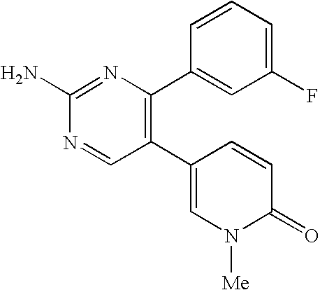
C1(N)=NC(C2=CC(F)=CC=C2)=C(C2=CN([Me])C(=O)C=C2)C=N1
